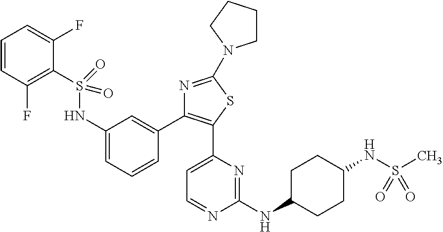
C1=CC(F)=C(S(NC2=CC=CC(C3=C(C4=CC=NC(NC5CCC(NS(C)(=O)=O)CC5)=N4)SC(N4CCCC4)=N3)=C2)(=O)=O)C(F)=C1
